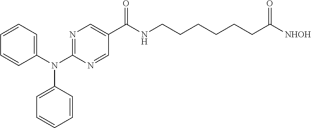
C1(N(C2=CC=CC=C2)C2=CC=CC=C2)=NC=C(C(=O)NCCCCCCC([NHOH])=O)C=N1
